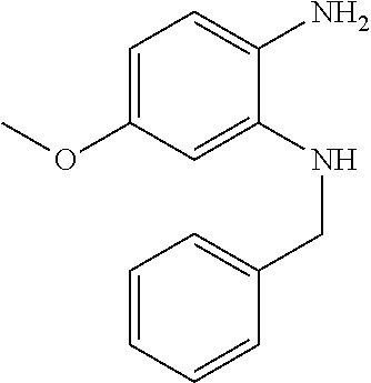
C1=C(OC)C=C(NCC2=CC=CC=C2)C(N)=C1
